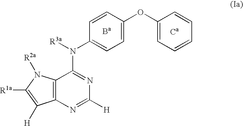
[Ca].C1=C(OC2=CC=C(N([R3a])C3=NC([H])=NC4=C3N([R2a])C([R1a])=C4[H])C=C2)C=CC=C1.[Ba]
